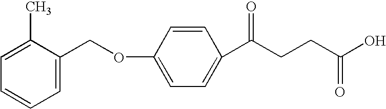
C1=CC=C(COC2=CC=C(C(CCC(O)=O)=O)C=C2)C(C)=C1
